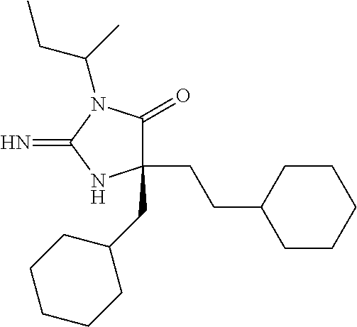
C1(CCC2CCCCC2)(CC2CCCCC2)C(=O)N(C(C)CC)C(=N)N1
